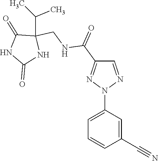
C1(N2N=CC(C(=O)NCC3(C(C)C)C(=O)NC(=O)N3)=N2)=CC=CC(C#N)=C1
